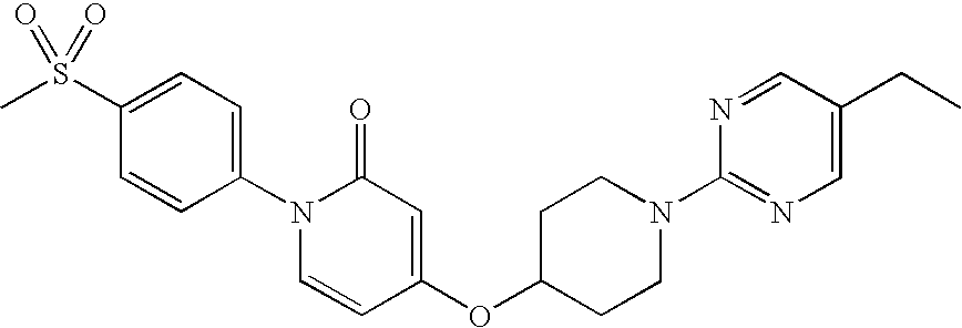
C1=C(S(C)(=O)=O)C=CC(N2C=CC(OC3CCN(C4=NC=C(CC)C=N4)CC3)=CC2=O)=C1
